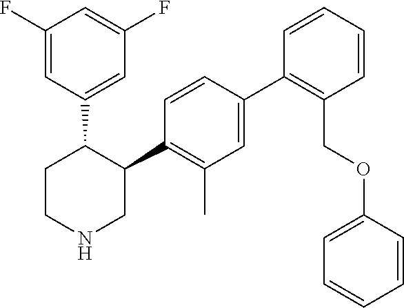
C1(F)=CC(C2CCNCC2C2=C(C)C=C(C3=C(COC4=CC=CC=C4)C=CC=C3)C=C2)=CC(F)=C1
